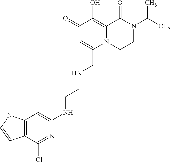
C1(=O)C=C(CNCCNC2=CC3=C(C(Cl)=N2)C=CN3)N2C(=C1O)C(=O)N(C(C)C)CC2
